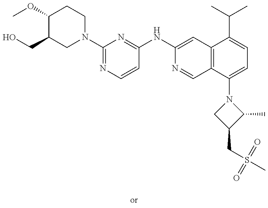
C1(OC)C(CO)CN(C2=NC=CC(NC3=CC4=C(C=N3)C(N3CC(CS(C)(=O)=O)C3C)=CC=C4C(C)C)=N2)CC1
